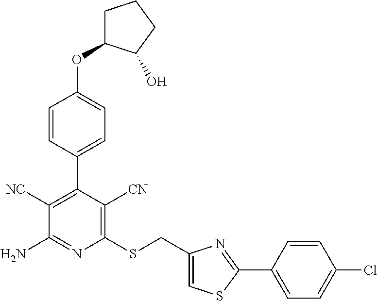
C1(SCC2=CSC(C3=CC=C(Cl)C=C3)=N2)=C([CN])C(C2=CC=C(OC3CCCC3O)C=C2)=C([NC])C(N)=N1
